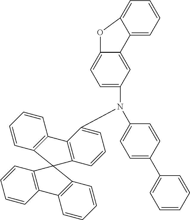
C1=CC2=C(C=C1)C1=C(C=CC=C1N(C1=CC=C(C3=CC=CC=C3)C=C1)C1=CC=C3C(=C1)C1=CC=CC=C1O3)C21C2=C(C=CC=C2)C2=C1C=CC=C2
